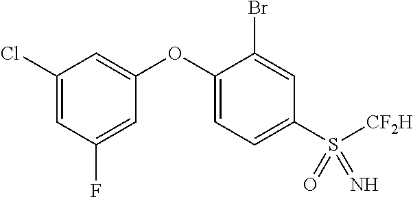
C1(Cl)=CC(F)=CC(OC2=CC=C(S([CF2H])(=N)=O)C=C2Br)=C1
